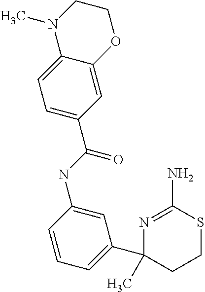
N(C1=CC(C2(C)CCSC(N)=N2)=CC=C1)C(=O)C1=CC=C2C(=C1)OCCN2C
